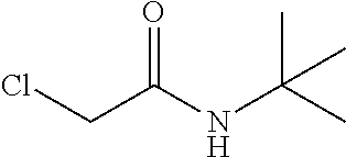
ClCC(=O)NC(C)(C)C
